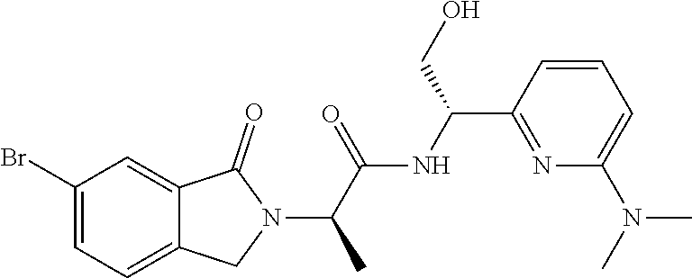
N(C)(C)C1=CC=CC(C(NC(C(N2C(=O)C3=CC(Br)=CC=C3C2)C)=O)CO)=N1
